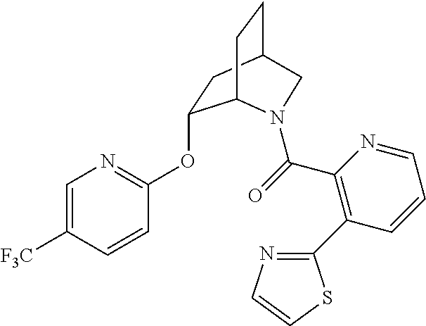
C1=C([F3C])C=CC(OC2CC3CCC2N(C(=O)C2=C(C4=NC=CS4)C=CC=N2)C3)=N1
